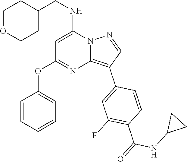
C(NC1=CC(OC2=CC=CC=C2)=NC2=C(C3=CC(F)=C(C(NC4CC4)=O)C=C3)C=NN12)C1CCOCC1
